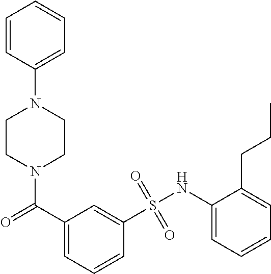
N1(C(=O)C2=CC=CC(S(NC3=CC=CC=C3CCC)(=O)=O)=C2)CCN(C2=CC=CC=C2)CC1
